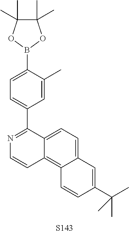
C1=C(B2OC(C)(C)C(C)(C)O2)C(C)=CC(C2=NC=CC3=C4C(=CC=C23)C=C(C(C)(C)C)C=C4)=C1.[S143]
